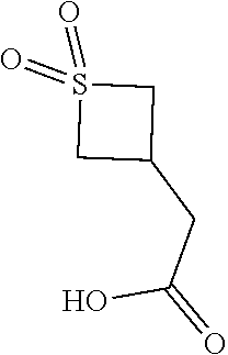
S1(=O)(=O)CC(CC(O)=O)C1
